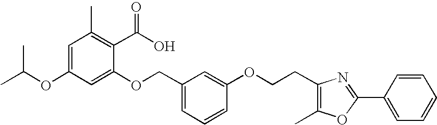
C1=C(OC(C)C)C=C(OCC2=CC=CC(OCCC3=C(C)OC(C4=CC=CC=C4)=N3)=C2)C(C(O)=O)=C1C
